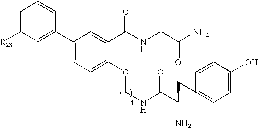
C1=C([R23])C=C(C2=CC=C(OCNC(C(N)CC3=CC=C(O)C=C3)=O)C(C(NCC(N)=O)=O)=C2)C=C1
